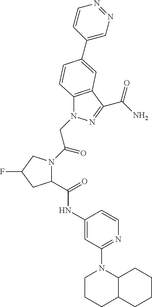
C1(C(NC2=CC(N3CCCC4C3CCCC4)=NC=C2)=O)N(C(CN2C3=C(C(C(=O)N)=N2)C=C(C2=CN=NC=C2)C=C3)=O)CC(F)C1
